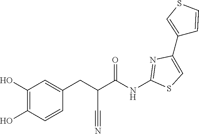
C1(C2=CSC=C2)=CSC(NC(C(CC2=CC(O)=C(O)C=C2)C#N)=O)=N1
